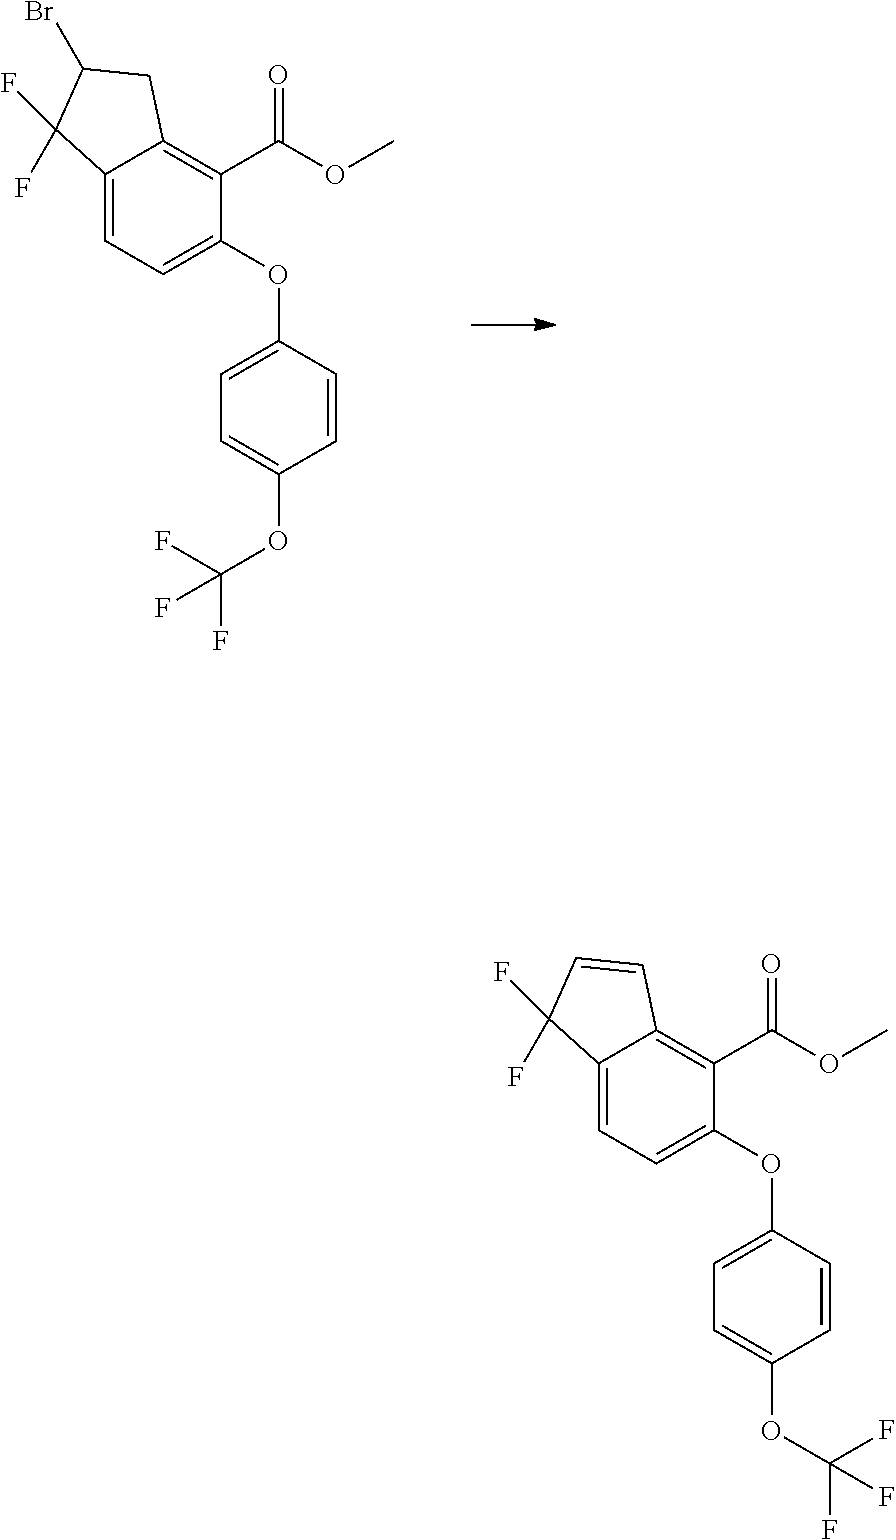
C12=C(C(=O)OC)C(OC3=CC=C(OC(F)(F)F)C=C3)=CC=C1C(F)(F)C(Br)C2.C12=C(C(=O)OC)C(OC3=CC=C(OC(F)(F)F)C=C3)=CC=C1C(F)(F)C=C2
